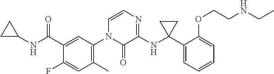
C1(NC(C2=CC(N3C(=O)C(NC4(C5=CC=CC=C5OCCNCC)CC4)=NC=C3)=C(C)C=C2F)=O)CC1
